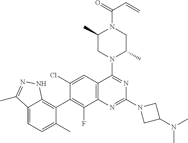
C12=CC=C(C)C(C3=C(F)C4=C(C=C3Cl)C(N3C(C)CN(C(=O)C=C)C(C)C3)=NC(N3CC(N(C)C)C3)=N4)=C1NN=C2C
